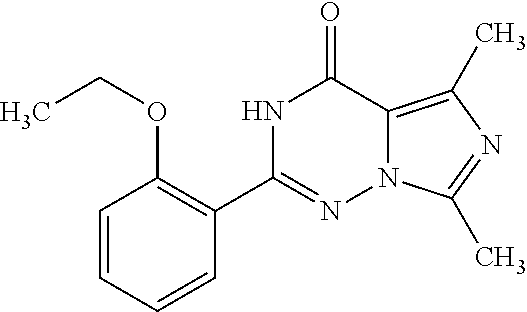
N1C(C2=C(OCC)C=CC=C2)=NN2C(=C(C)N=C2C)C1=O
